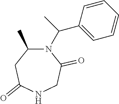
C1=CC(C(C)N2C(C)CC(=O)NCC2=O)=CC=C1
